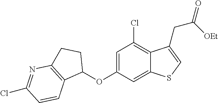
C1=C(OC2CCC3=C2C=CC(Cl)=N3)C=C2C(=C1Cl)C(CC([OEt])=O)=CS2
